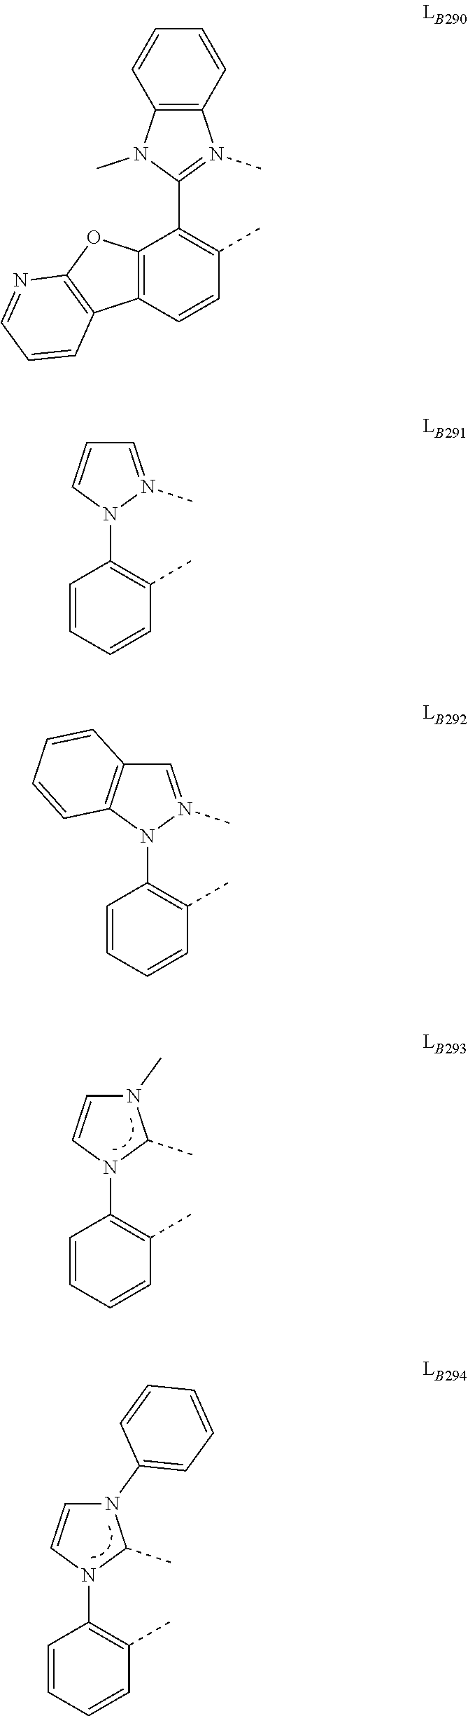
C1=CC=CC(C)=C1N1C(C)N(C)C=C1.C1=CC=CC(C)=C1N1C(C)N(C2=CC=CC=C2)C=C1.C12=C(C=CC(C)=C1C1=N(C)C3=C(N1C)C=CC=C3)C1=C(O2)N=CC=C1.C1=CC=CC(C)=C1N1N(C)=CC=C1.C1=CC=CC(C)=C1N1N(C)=CC2=C1C=CC=C2
